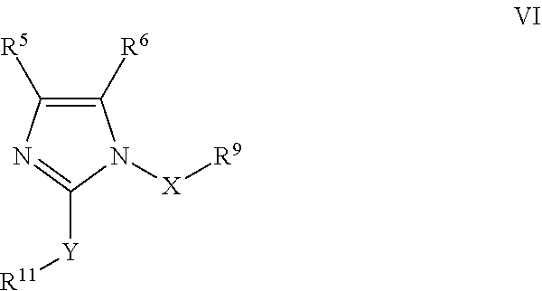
C1([R6])=C([R5])N=C([Y][R11])N1[X][R9]
